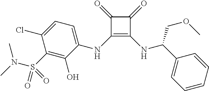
C1(NC2=CC=C(Cl)C(S(N(C)C)(=O)=O)=C2O)=C(NC(C2=CC=CC=C2)COC)C(=O)C1=O
